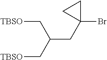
[TBSO]CC(CC1(Br)CC1)C[TBSO]
